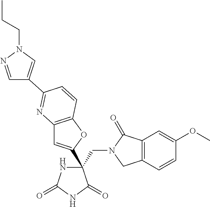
C(C1(C2=CC3=C(O2)C=CC(C2=CN(CCC)N=C2)=N3)NC(=O)NC1=O)N1CC2=C(C1=O)C=C(OC)C=C2
